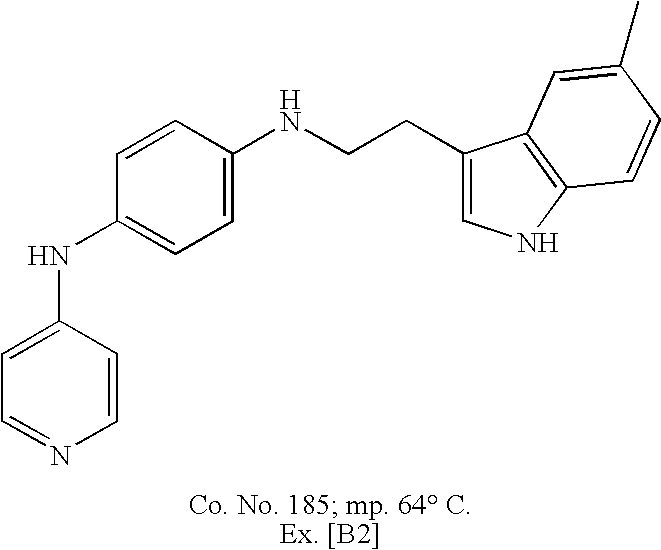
C1=C(NC2=CC=C(NCCC3=CNC4=C3C=C(C)C=C4)C=C2)C=CN=C1
